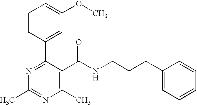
C1=CC(C2=NC(C)=NC(C)=C2C(NCCCC2=CC=CC=C2)=O)=CC(OC)=C1
